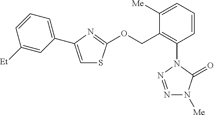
C1=CC([Et])=CC(C2=CSC(OCC3=C(N4C(=O)N([Me])N=N4)C=CC=C3[Me])=N2)=C1
